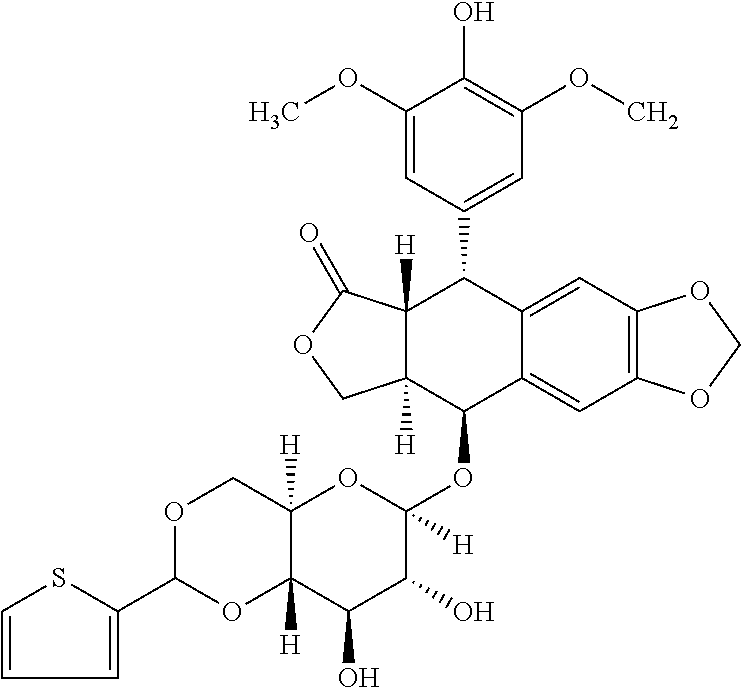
C1(OC)=CC(C2C3([H])C([H])(C(OC4([H])OC5([H])C([H])(C(O)C4O)OC(C4=CC=CS4)OC5)C4=CC5=C(C=C24)OCO5)COC3=O)=CC(OC)=C1O
